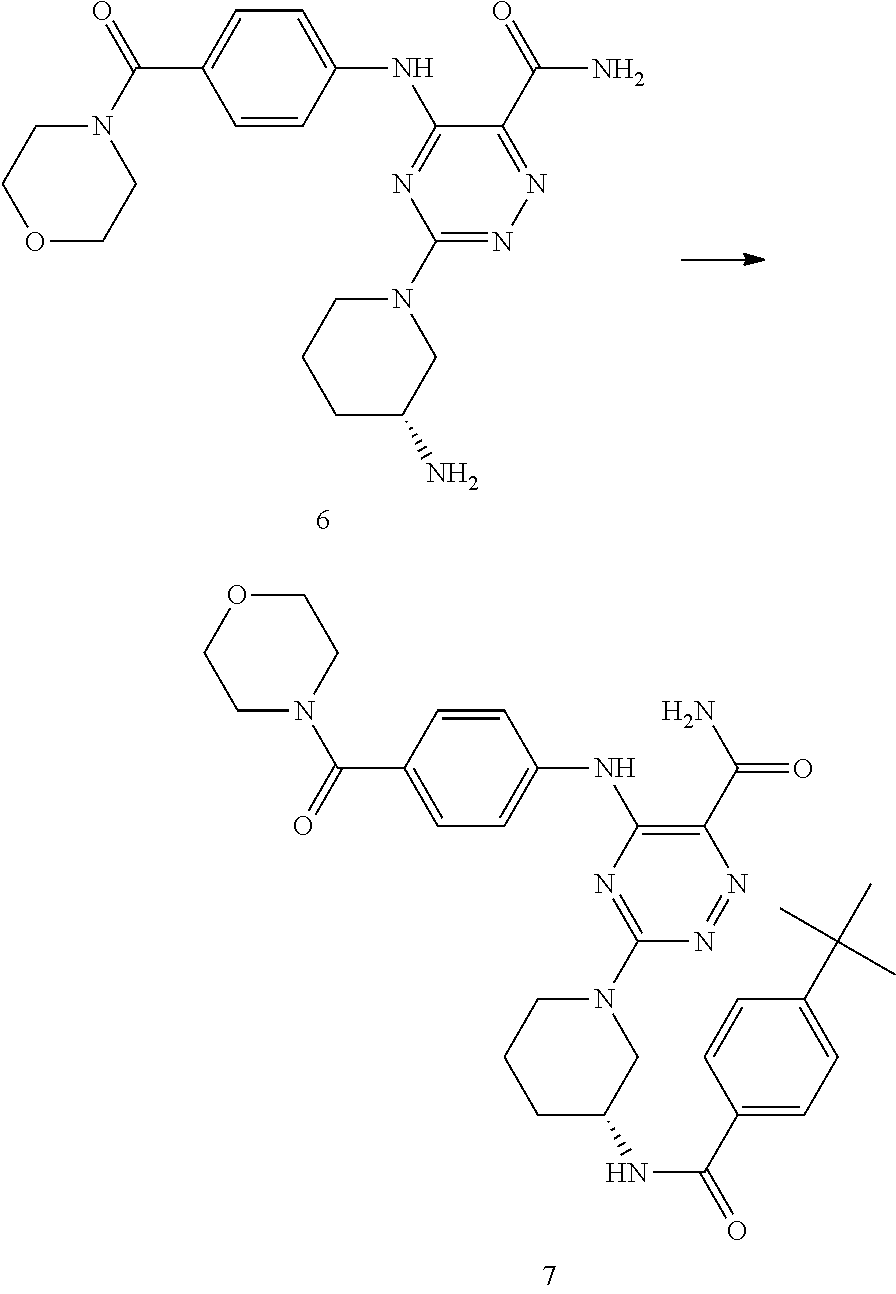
C1=CC(NC2=C(C(=O)N)N=NC(N3CCCC(NC(C4=CC=C(C(C)(C)C)C=C4)=O)C3)=N2)=CC=C1C(N1CCOCC1)=O.C1=CC(NC2=NC(N3CCCC(N)C3)=NN=C2C(=O)N)=CC=C1C(N1CCOCC1)=O
